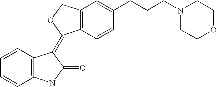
C12=C(C=C(CCCN3CCOCC3)C=C1)COC2=C1C2=C(C=CC=C2)NC1=O
